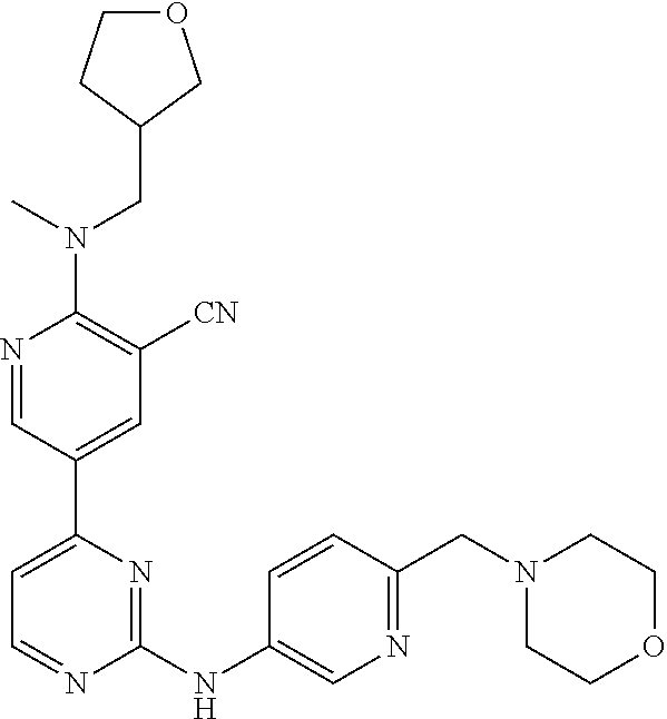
N1=CC(C2=CC=NC(NC3=CN=C(CN4CCOCC4)C=C3)=N2)=CC([CN])=C1N(CC1COCC1)C
